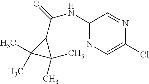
C(NC1=NC=C(Cl)N=C1)(=O)C1C(C)(C)C1(C)C
